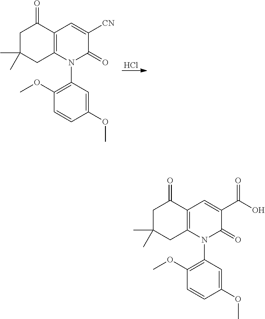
N1(C2=C(OC)C=CC(OC)=C2)C(=O)C([CN])=CC2=C1CC(C)(C)CC2=O.Cl.N1(C2=C(OC)C=CC(OC)=C2)C(=O)C(C(O)=O)=CC2=C1CC(C)(C)CC2=O
